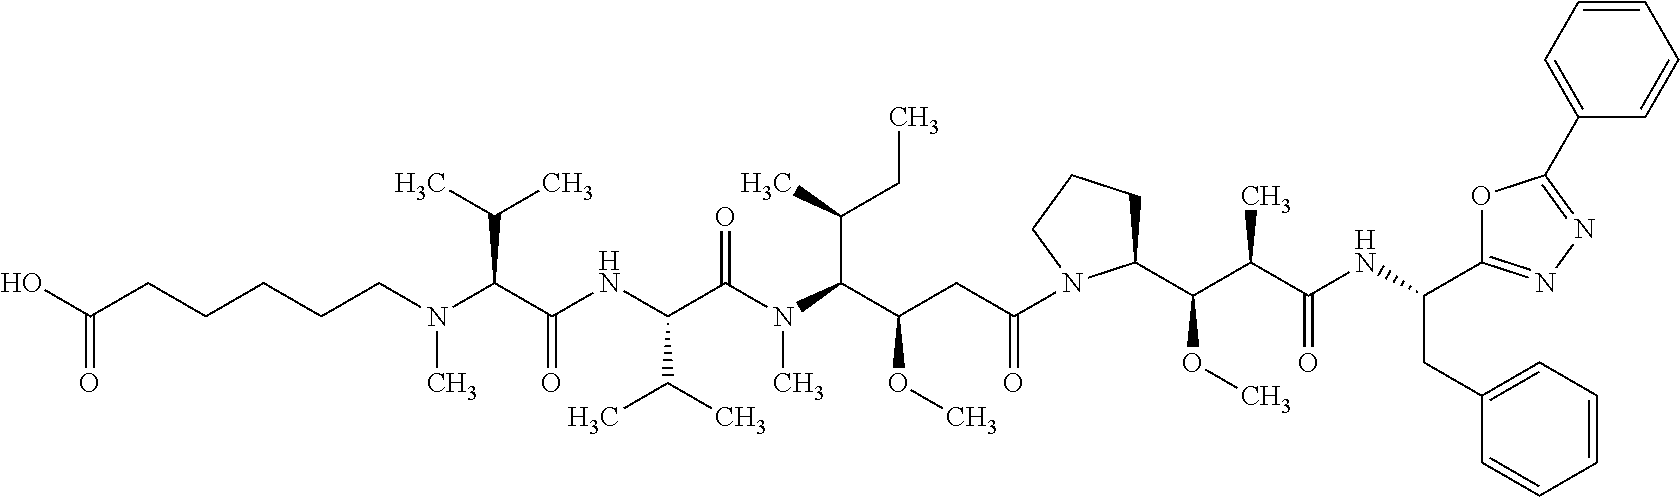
CN(C(C(NC(C(N(C(C(CC(N1C(C(C(C(NC(CC2=CC=CC=C2)C2=NN=C(C3=CC=CC=C3)O2)=O)C)OC)CCC1)=O)OC)C(C)CC)C)=O)C(C)C)=O)C(C)C)CCCCCC(O)=O
